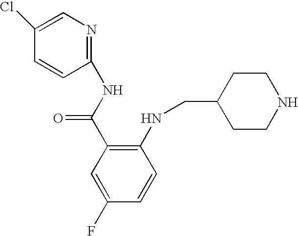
C1=C(F)C=CC(NCC2CCNCC2)=C1C(NC1=NC=C(Cl)C=C1)=O
